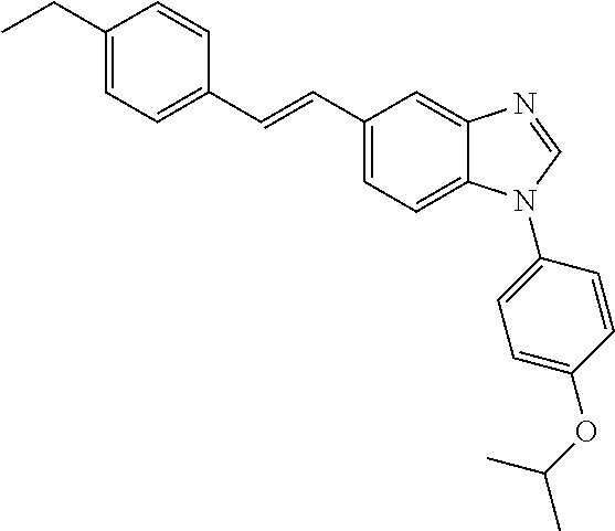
C1(CC)=CC=C(C=CC2=CC=C3C(=C2)N=CN3C2=CC=C(OC(C)C)C=C2)C=C1
